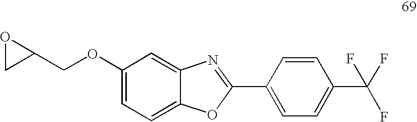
C1(COC2=CC=C3C(=C2)N=C(C2=CC=C(C(F)(F)F)C=C2)O3)OC1
